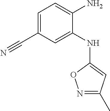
CC1=NOC(NC2=CC(C#N)=CC=C2N)=C1
